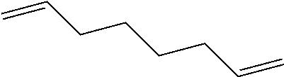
C=CCCCCC=C
